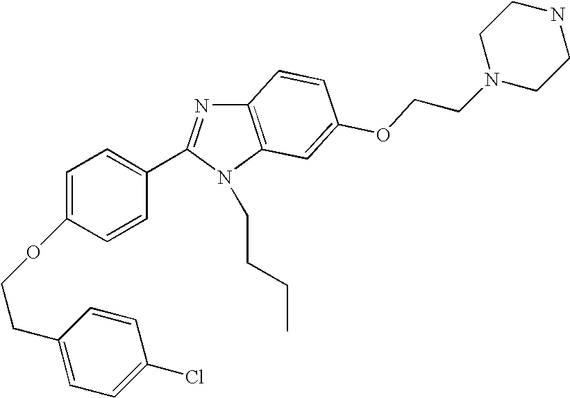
C12=C(N(CCCC)C(C3=CC=C(OCCC4=CC=C(Cl)C=C4)C=C3)=N1)C=C(OCCN1CCNCC1)C=C2
